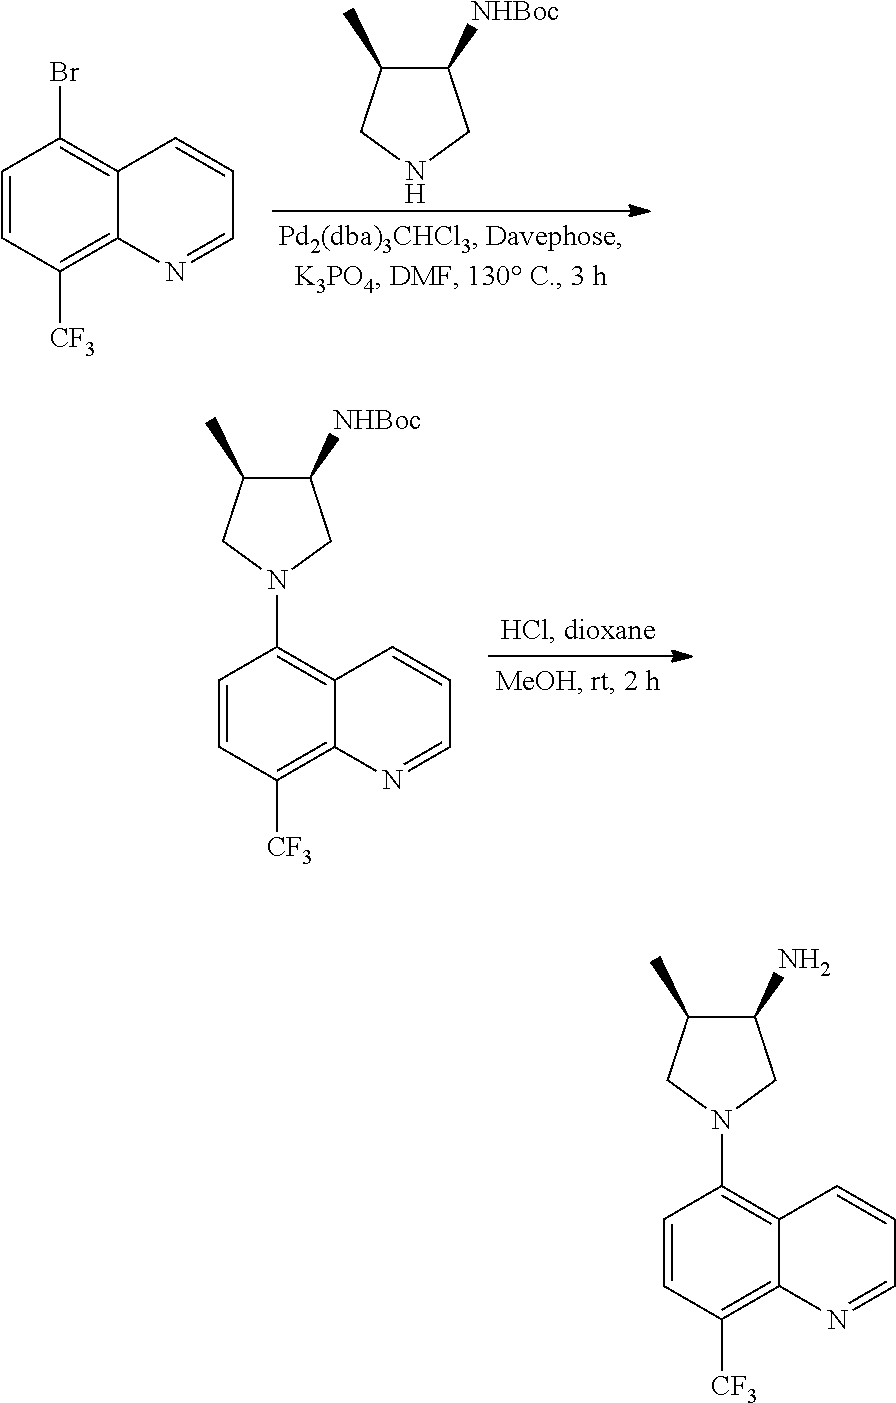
C1=CC([CF3])=C2C(=C1N1CC(C)C(N)C1)C=CC=N2.C1([NHBoc])C(C)CNC1.C1=CC([CF3])=C2C(=C1Br)C=CC=N2.C1=CC([CF3])=C2C(=C1N1CC(C)C([NHBoc])C1)C=CC=N2
